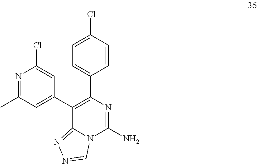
C12=NN=CN1C(N)=NC(C1=CC=C(Cl)C=C1)=C2C1=CC(C)=NC(Cl)=C1
